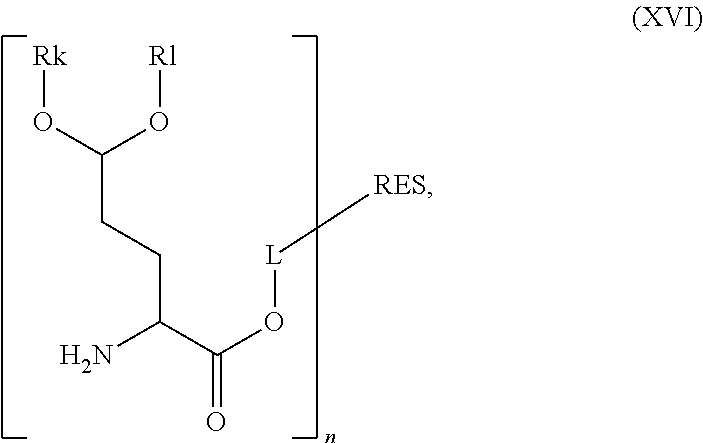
C(CCC(N)C(=O)O[L][RES])(O[Rl])O[Rk]
